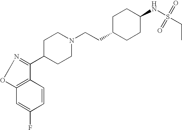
C12=C(C=CC(F)=C1)C(C1CCN(CCC3CCC(NS(=O)(=O)CC)CC3)CC1)=NO2
